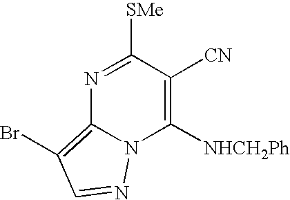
N1=C([SMe])C([CN])=C([NHCH2Ph])N2C1=C(Br)C=N2
